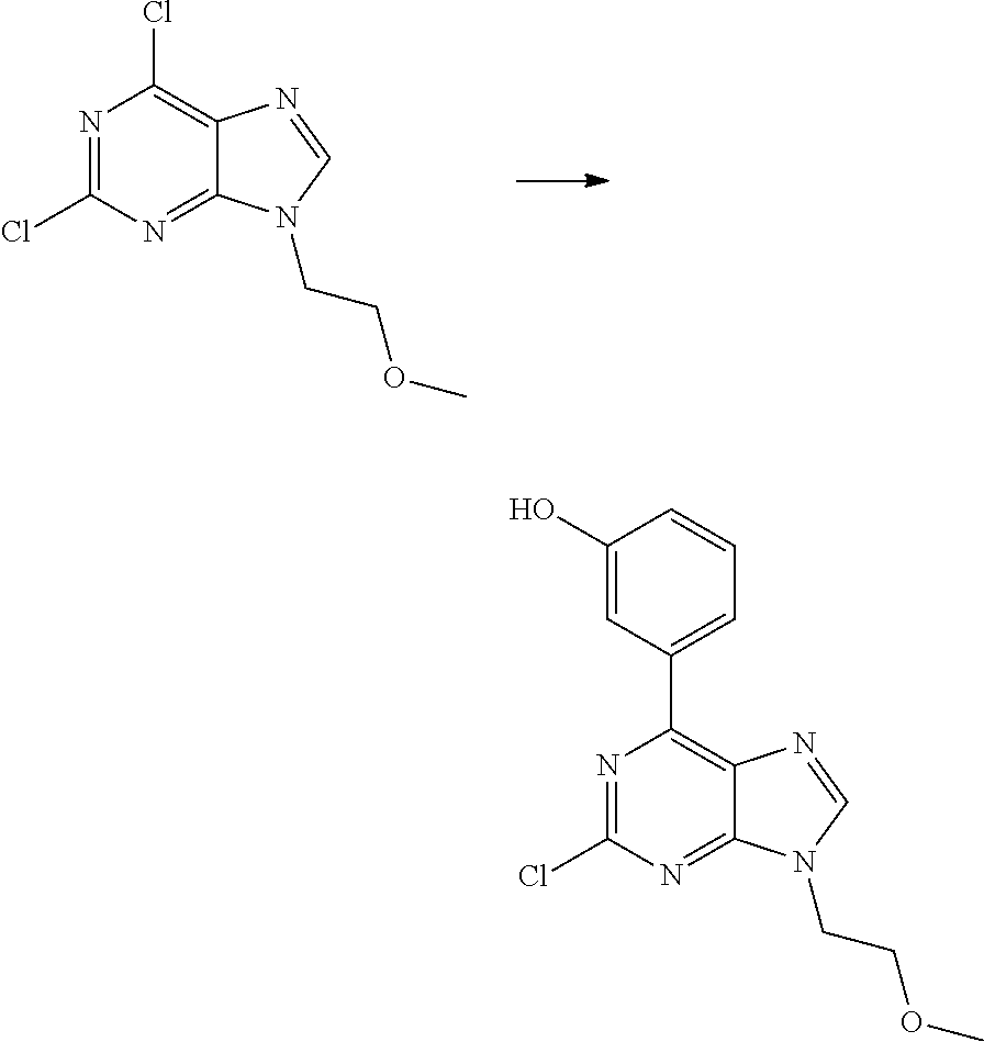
N1=C(Cl)N=C2C(=C1Cl)N=CN2CCOC.N1=C(Cl)N=C2C(=C1C1=CC=CC(O)=C1)N=CN2CCOC
